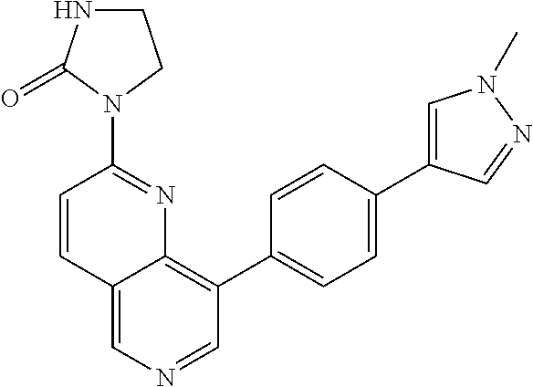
C1=CC2=CN=CC(C3=CC=C(C4=CN(C)N=C4)C=C3)=C2N=C1N1CCNC1=O
